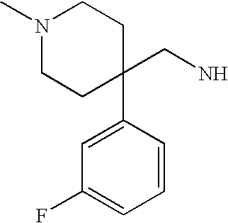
N1(C)CCC(CN)(C2=CC(F)=CC=C2)CC1
